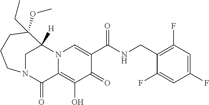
C1(O)=C2C(=O)N3CCCC(OC)(CC)C([H])(N2C=C(C(=O)NCC2=C(F)C=C(F)C=C2F)C1=O)C3
